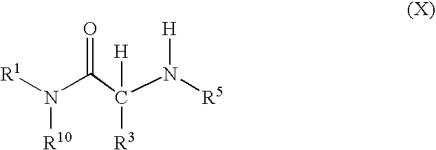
[R1]N(C(C(N([R5])[H])([H])[R3])=O)[R10]
